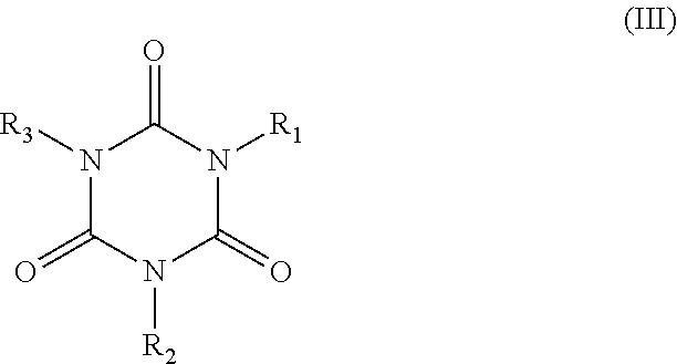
N1([R3])C(=O)N([R2])C(=O)N([R1])C1=O
